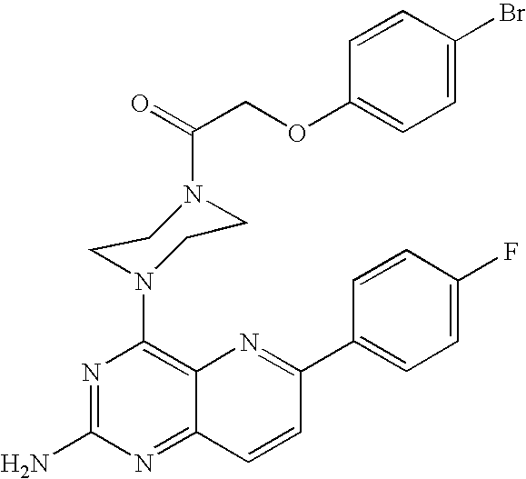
C1=C(F)C=CC(C2=NC3=C(N4CCN(C(=O)COC5=CC=C(Br)C=C5)CC4)N=C(N)N=C3C=C2)=C1
